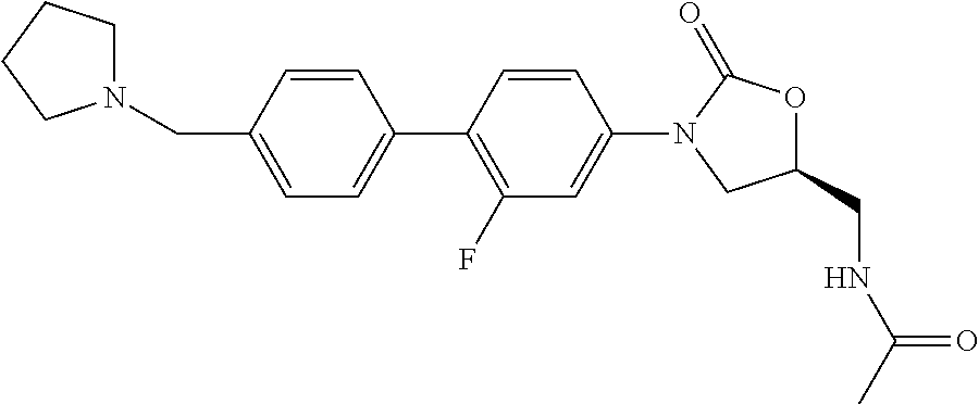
C1(CN2CCCC2)=CC=C(C2=C(F)C=C(N3CC(CNC(C)=O)OC3=O)C=C2)C=C1
